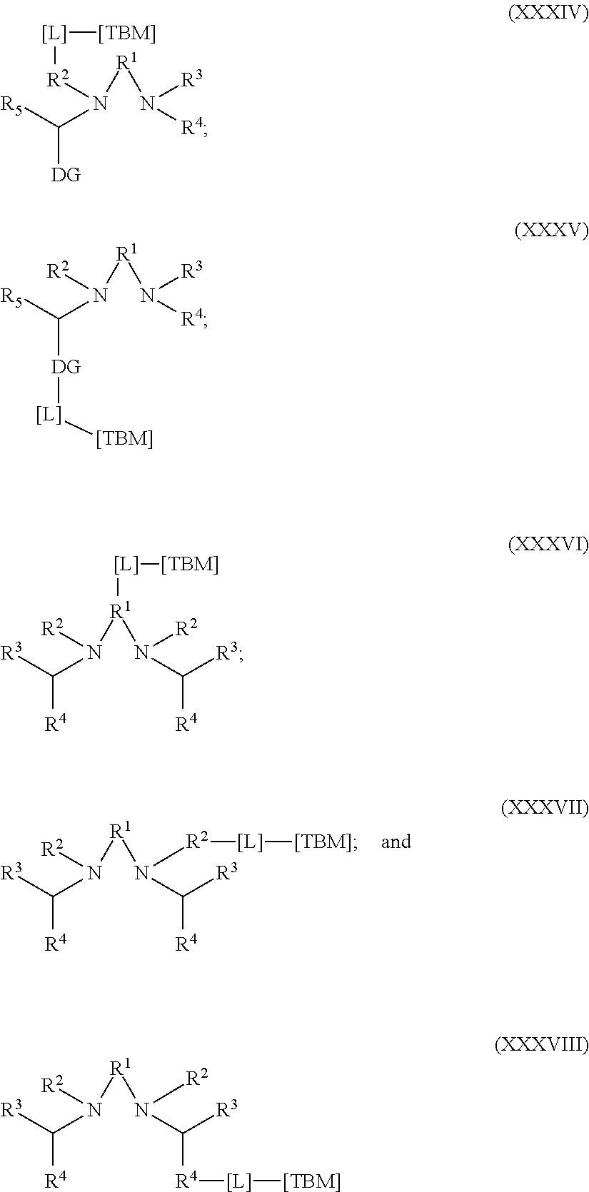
[R3]C(N([R2])[R1]N([R2][[L]][[TBM]])C([R3])[R4])[R4].[R5]C(N([R2][[L]][[TBM]])[R1]N([R3])[R4])[DG].[R5]C(N([R2])[R1]N([R3])[R4])[DG][[L]][[TBM]].[R3]C(N([R2])[R1](N([R2])C([R3])[R4])[[L]][[TBM]])[R4].[R3]C(N([R2])[R1]N([R2])C([R3])[R4][[L]][[TBM]])[R4]
